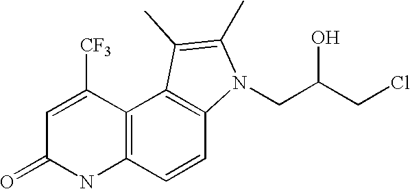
C12=C(C=CC3=C1C(C)=C(C)N3CC(CCl)O)NC(=O)C=C2[CF3]
